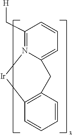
C1(C[H])=N2C(=CC=C1)CC1=C(C=CC=C1)[Ir]2
